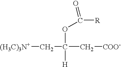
[(H3C)3N+]CC(C[COO-])([H])OC([R])=O
